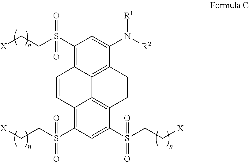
C1(S(CC[X])(=O)=O)=C2C3=C(C(N([R2])[R1])=C1)C=CC1=C3C(=C(S(CC[X])(=O)=O)C=C1S(CC[X])(=O)=O)C=C2
